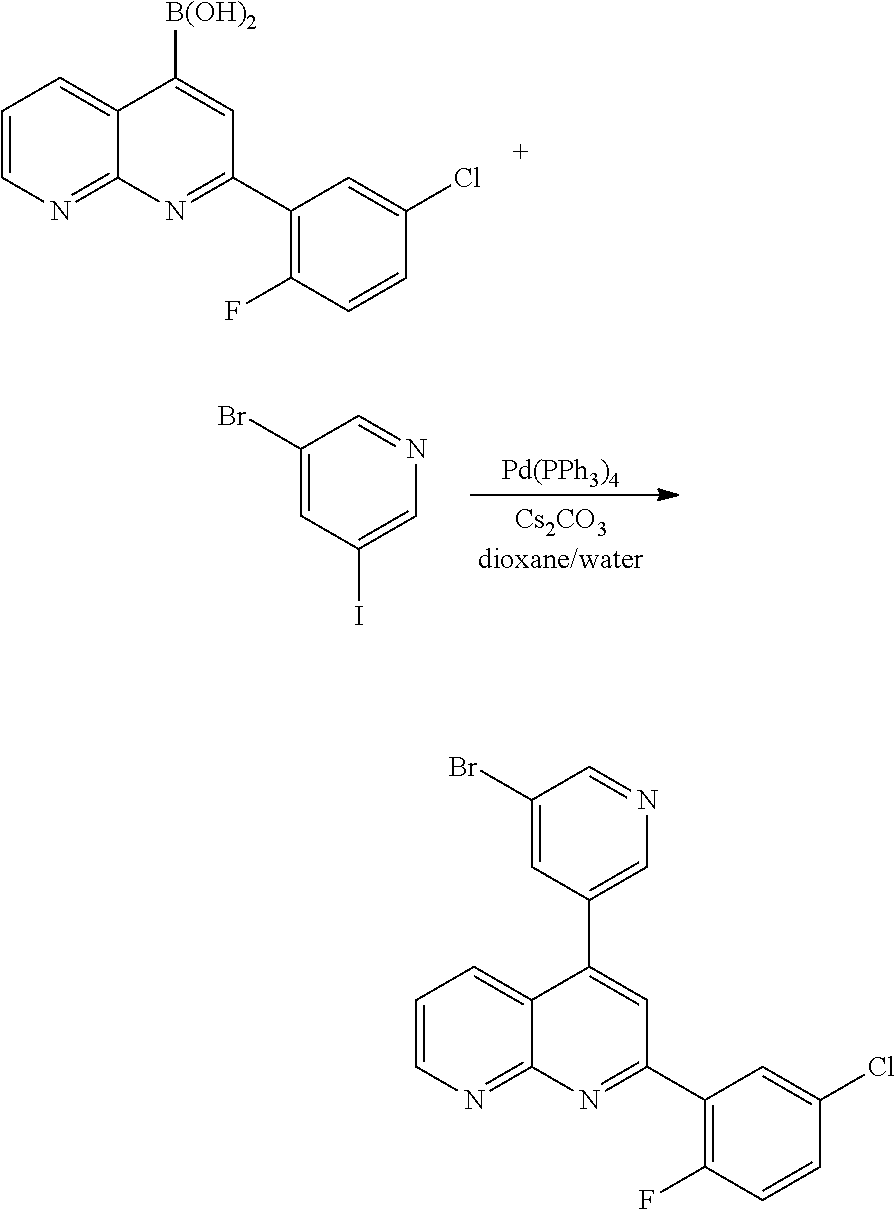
C1=CN=C2C(=C1)C([B(OH)2])=CC(C1=C(F)C=CC(Cl)=C1)=N2.[Pd(PPh3)4].C1(Br)=CC(I)=CN=C1.C1=CN=C2C(=C1)C(C1=CN=CC(Br)=C1)=CC(C1=C(F)C=CC(Cl)=C1)=N2
